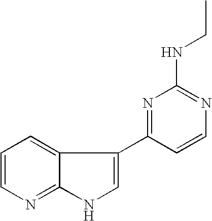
C1=CN=C2C(=C1)C(C1=NC(NCC)=NC=C1)=CN2
